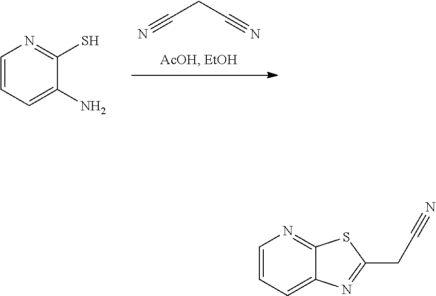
N#CCC#N.C1=CC=C(N)C(S)=N1.C1=CC=C2C(=N1)SC(CC#N)=N2
